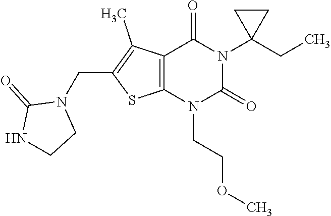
C12=C(N(CCOC)C(=O)N(C3(CC)CC3)C1=O)SC(CN1C(=O)NCC1)=C2C
